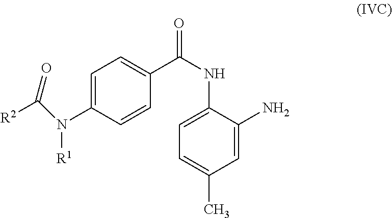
C1=CC(N([R1])C([R2])=O)=CC=C1C(NC1=CC=C(C)C=C1N)=O
